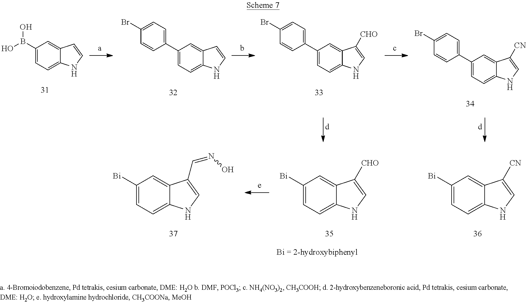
OB(C1=CC=C2C(=C1)C=CN2)O.C1(C2=CC=C3C(=C2)C=CN3)=CC=C(Br)C=C1.C1(C2=CC=C3C(=C2)C([CHO])=CN3)=CC=C(Br)C=C1.C1(C2=CC=C3C(=C2)C([CN])=CN3)=CC=C(Br)C=C1.[Bi]C1=CC=C2C(=C1)C(C=NO)=CN2.[Bi]C1=CC=C2C(=C1)C([CHO])=CN2.[Bi]C1=CC=C2C(=C1)C([CN])=CN2
